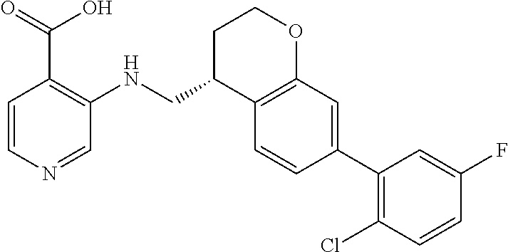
C1=CC(C2=C(Cl)C=CC(F)=C2)=CC2=C1C(CNC1=C(C(O)=O)C=CN=C1)CCO2
